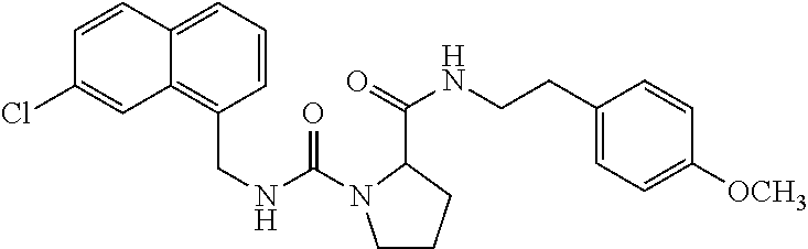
C1(C(=O)NCCC2=CC=C([OCH3])C=C2)N(C(=O)NCC2=C3C(=CC=C2)C=CC(Cl)=C3)CCC1
